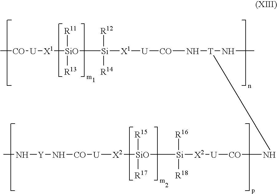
[CO]([U][X1][SiO]([R11])([R13])[Si]([R12])([R14])[X1][U][CO]N[T](NC)N[CO][U][X2][Si]([R18])([R16])[SiO]([R15])([R17])[X2][U][CO]N[Y]NC)C
